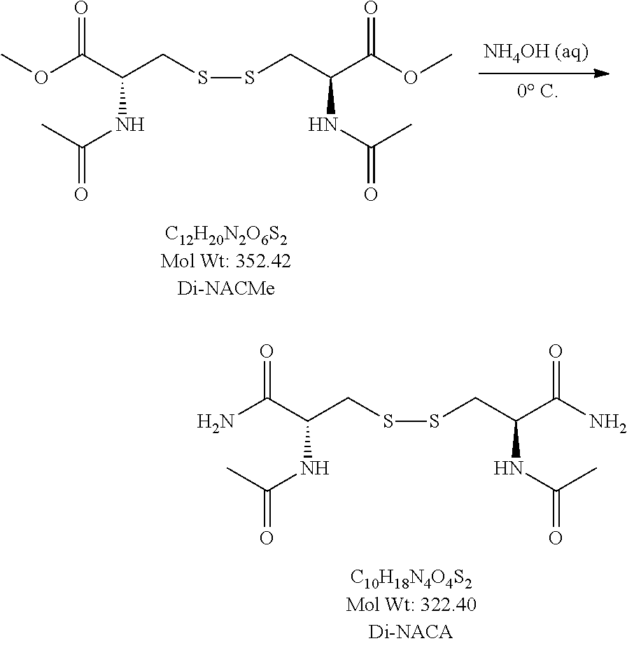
O(C(C(CSSCC(C(OC)=O)NC(=O)C)NC(=O)C)=O)C.NC(C(CSSCC(C(N)=O)NC(=O)C)NC(=O)C)=O
